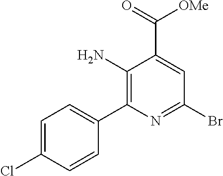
C1(N)=C(C2=CC=C(Cl)C=C2)N=C(Br)C=C1C(=O)[OMe]
